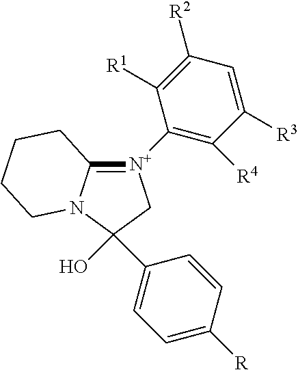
[N+]1(C2=C([R4])C([R3])=CC([R2])=C2[R1])=C2N(C(C3=CC=C([R])C=C3)(O)C1)CCCC2
